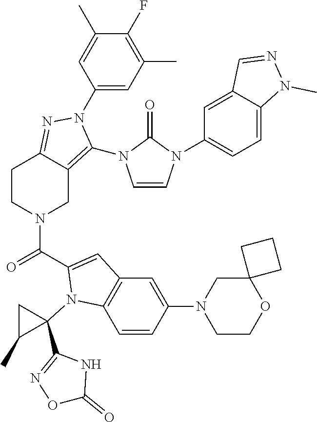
C1(F)=C(C)C=C(N2C(N3C=CN(C4=CC=C5C(=C4)C=NN5C)C3=O)=C3CN(C(=O)C4=CC5=C(C=CC(N6CCOC7(C6)CCC7)=C5)N4C4(C5=NOC(=O)N5)CC4C)CCC3=N2)C=C1C
